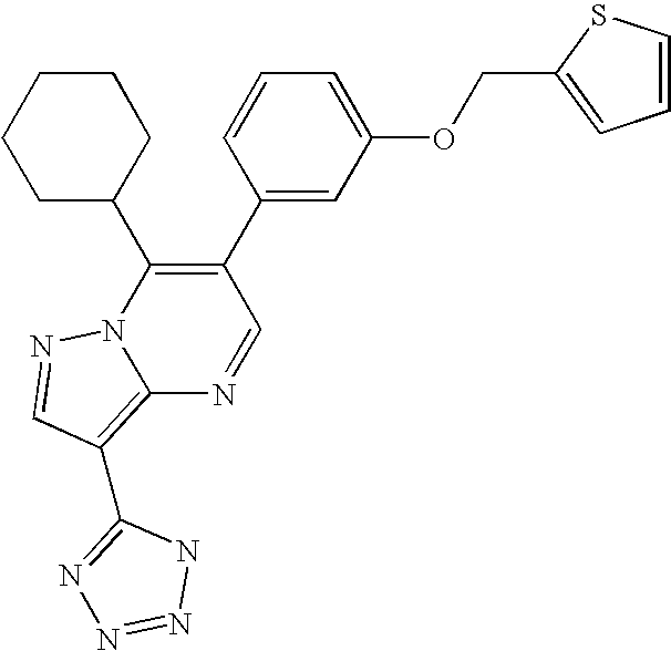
C12=C(C3=NN=NN3)C=NN1C(C1CCCCC1)=C(C1=CC(OCC3=CC=CS3)=CC=C1)C=N2
